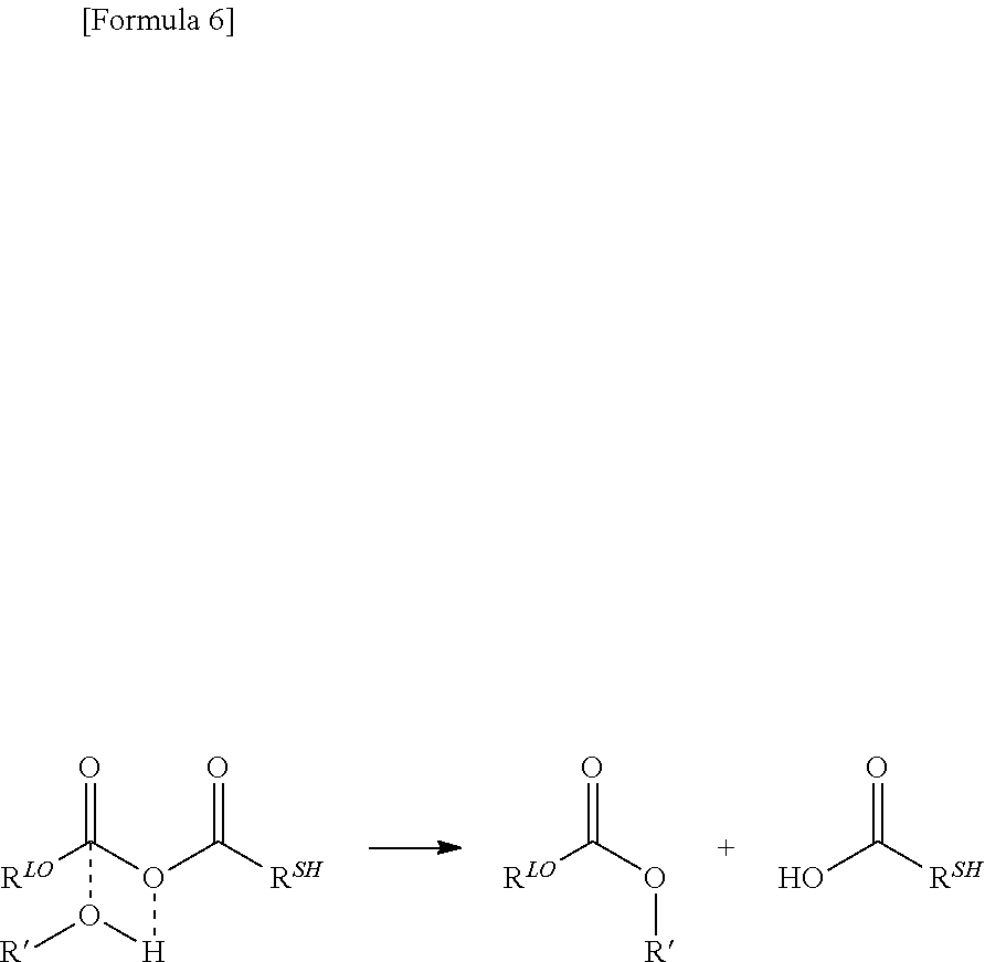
[RLO]C1(=O)O(C([RSH])=O)[H]O1[R].[RLO]C(O[R])=O.OC([RSH])=O
